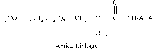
[H3CO][(CH2CH2O)n]CC(C([NH-ATA])=O)C
